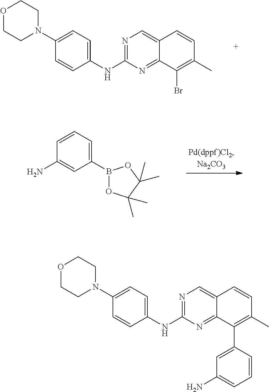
C1(NC2=NC=C3C(=N2)C(Br)=C(C)C=C3)=CC=C(N2CCOCC2)C=C1.C1(B2OC(C)(C)C(C)(C)O2)=CC=CC(N)=C1.C1(NC2=NC=C3C(=N2)C(C2=CC(N)=CC=C2)=C(C)C=C3)=CC=C(N2CCOCC2)C=C1
